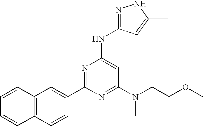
C12=C(C=CC(C3=NC(NC4=NNC(C)=C4)=CC(N(CCOC)C)=N3)=C1)C=CC=C2
